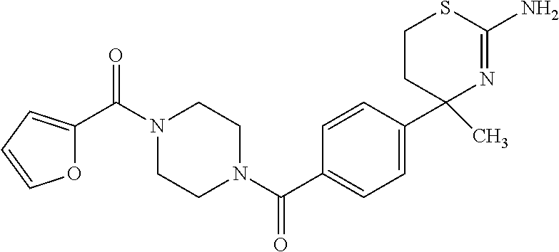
C(C1=CC=C(C2(C)N=C(N)SCC2)C=C1)(=O)N1CCN(C(=O)C2=CC=CO2)CC1
